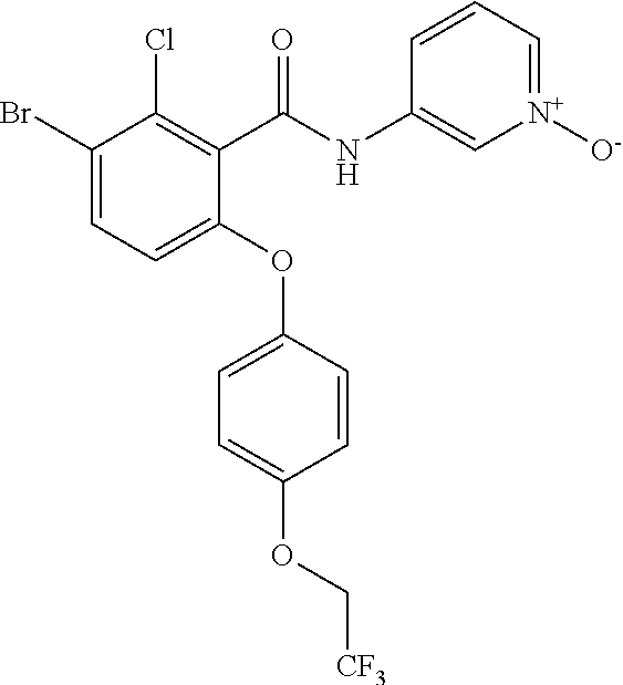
C1(C(NC2=C[N+]([O-])=CC=C2)=O)=C(Cl)C(Br)=CC=C1OC1=CC=C(OC[CF3])C=C1
